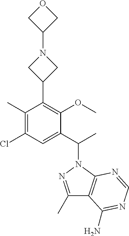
C1(C2=C(OC)C(C(C)N3N=C(C)C4=C3N=CN=C4N)=CC(Cl)=C2C)CN(C2COC2)C1
